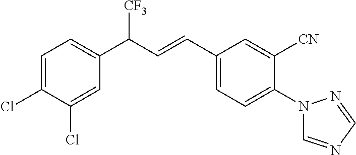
C1(C(C=CC2=CC=C(N3C=NC=N3)C([CN])=C2)[CF3])=CC=C(Cl)C(Cl)=C1
